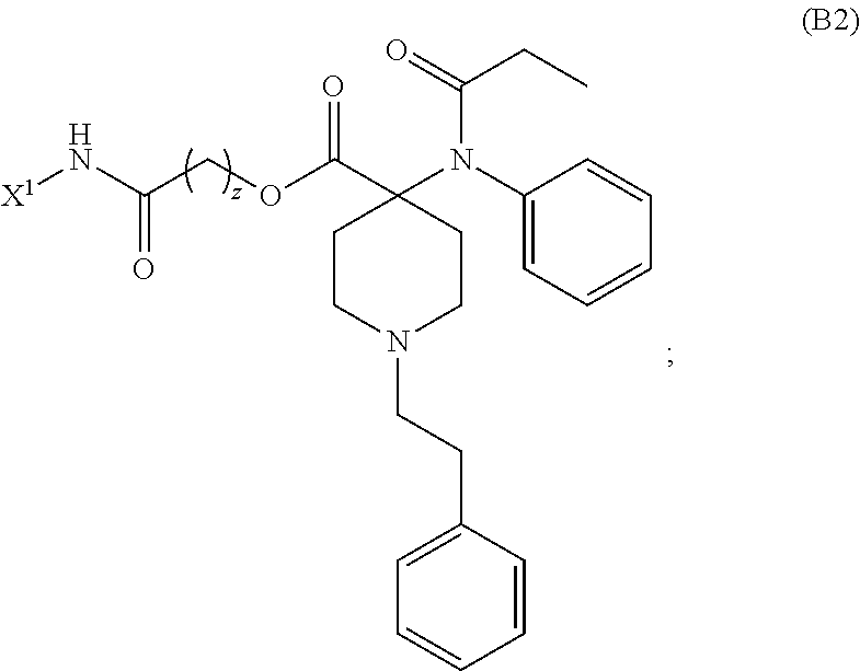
C1(N(C2(C(OCC(N[X1])=O)=O)CCN(CCC3=CC=CC=C3)CC2)C(=O)CC)=CC=CC=C1
